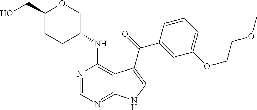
C1=C(OCCOC)C=C(C(=O)C2=CNC3=NC=NC(NC4COC(CO)CC4)=C32)C=C1
